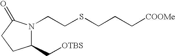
N1(CCSCCC[COOMe])C(C[OTBS])CCC1=O
